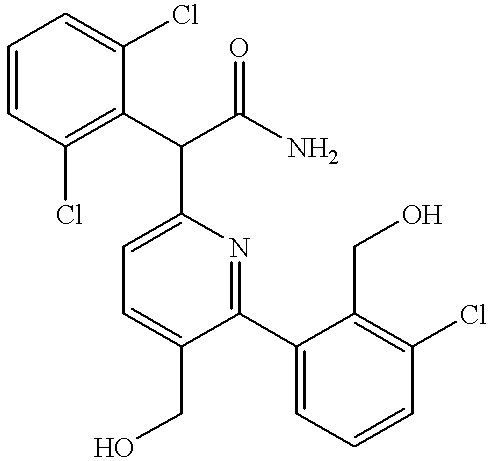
C1=C(CO)C(C2=CC=CC(Cl)=C2CO)=NC(C(C2=C(Cl)C=CC=C2Cl)C(N)=O)=C1
